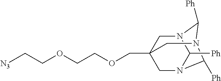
C1N2C([Ph])N3CC1(COCCOCC[N3])CN(C3[Ph])C2[Ph]
